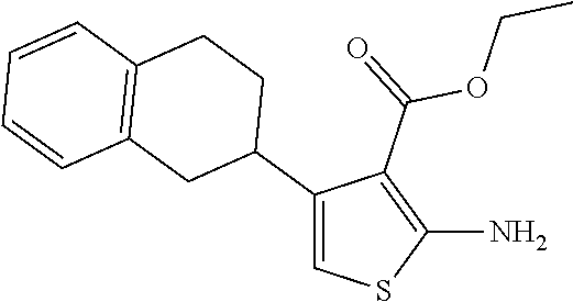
C1(C2CCC3=C(C2)C=CC=C3)=CSC(N)=C1C(=O)OCC
